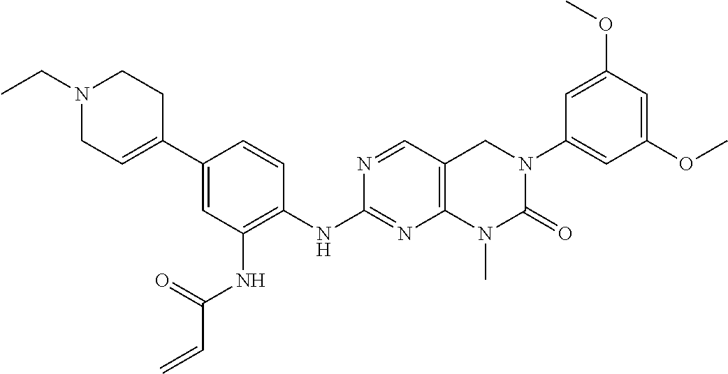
C1=C(C2=CCN(CC)CC2)C=CC(NC2=NC3=C(C=N2)CN(C2=CC(OC)=CC(OC)=C2)C(=O)N3C)=C1NC(C=C)=O
